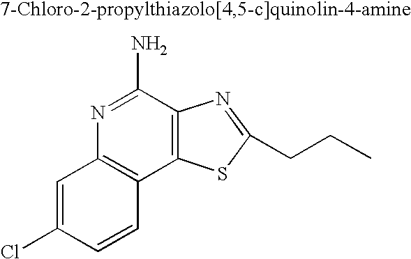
C1=C(Cl)C=CC2=C1N=C(N)C1=C2SC(CCC)=N1
